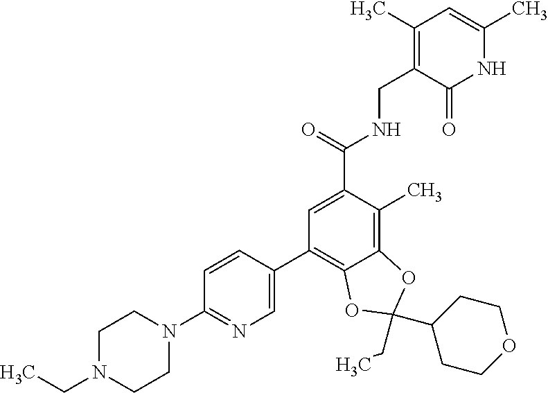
C1=C(C(NCC2=C(C)C=C(C)NC2=O)=O)C(C)=C2C(=C1C1=CN=C(N3CCN(CC)CC3)C=C1)OC(C1CCOCC1)(CC)O2
